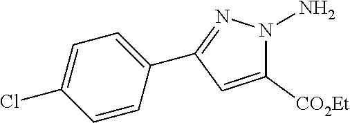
C1(Cl)=CC=C(C2=NN(N)C([CO2Et])=C2)C=C1
